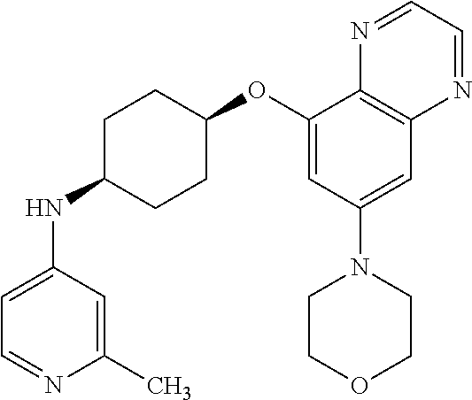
C1(C)=CC(NC2CCC(OC3=CC(N4CCOCC4)=CC4=C3N=CC=N4)CC2)=CC=N1
